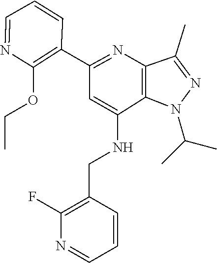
CC(C)N1C2=C(N=C(C3=C(OCC)N=CC=C3)C=C2NCC2=C(F)N=CC=C2)C(C)=N1
